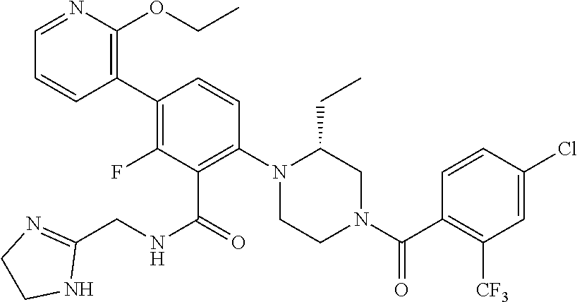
C1(C2=C(F)C(C(=O)NCC3=NCCN3)=C(N3C(CC)CN(C(C4=C([CF3])C=C(Cl)C=C4)=O)CC3)C=C2)=C(OCC)N=CC=C1
